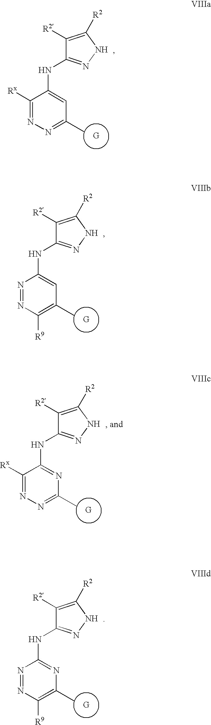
C1([R2])=C([R2])NN=C1NC1=CC(C)=NN=C1[Rx].C1([R2])=C([R2])NN=C1NC1=CC(C)=C([R9])N=N1.C1([R2])=C([R2])NN=C1NC1=NC(C)=NN=C1[Rx].C1([R2])=C([R2])NN=C1NC1=NC(C)=C([R9])N=N1
